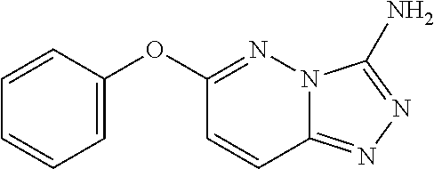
C1(OC2=CC=CC=C2)=NN2C(=NN=C2N)C=C1
